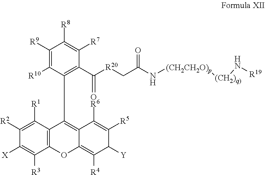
C1([R9])=C([R10])C(C2=C3C(=C([R4])C([Y])C([R5])=C3[R6])OC3=C2C([R1])=C([R2])C([X])=C3[R3])=C(C([R20]CC(N[(CH2CH2O)p][(CH2)q)]N[R19])=O)=O)C([R7])=C1[R8]
